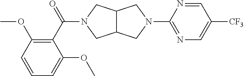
C12C(CN(C3=NC=C([CF3])C=N3)C1)CN(C(C1=C(OC)C=CC=C1OC)=O)C2
